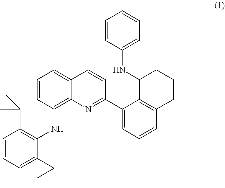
C1=CC(NC2=C(C(C)C)C=CC=C2C(C)C)=C2C(=C1)C=CC(C1=CC=CC3=C1C(NC1=CC=CC=C1)CCC3)=N2
